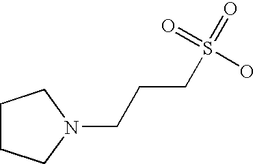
C1CCN(CCCS(=O)(=O)O)C1
